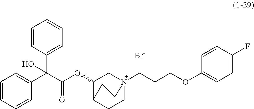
[Br-].C1=CC(C(C(OC2CN3(CCCOC4=CC=C(F)C=C4)CCC2CC3)=O)(C2=CC=CC=C2)O)=CC=C1
